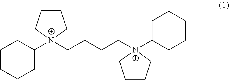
C1CCCC([N+]2(CCCC[N+]3(C4CCCCC4)CCCC3)CCCC2)C1
